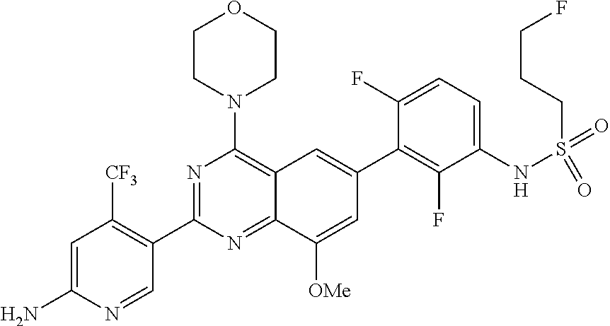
C1=C(N)N=CC(C2=NC(N3CCOCC3)=C3C(=N2)C([OMe])=CC(C2=C(F)C(NS(=O)(=O)CCCF)=CC=C2F)=C3)=C1[CF3]
